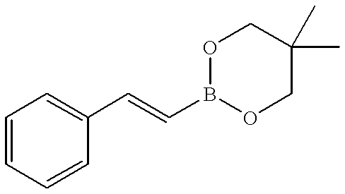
C1=CC=CC(C=CB2OCC(C)(C)CO2)=C1
